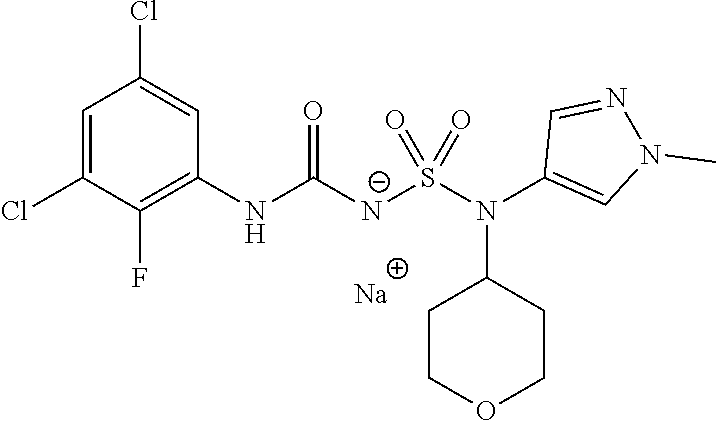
[Na].C1(NC([N-]S(N(C2=CN(C)N=C2)C2CCOCC2)(=O)=O)=O)=C(F)C(Cl)=CC(Cl)=C1
